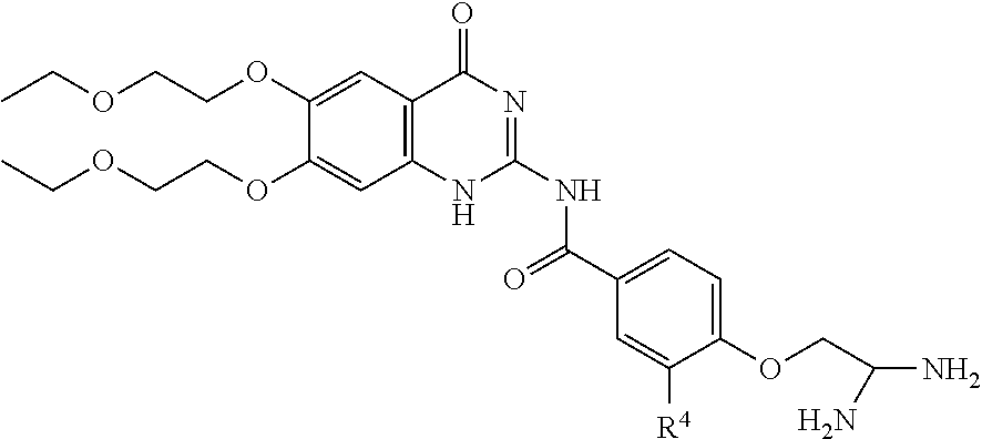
C1=C([R4])C(OCC(N)N)=CC=C1C(=O)NC1=NC(=O)C2=C(N1)C=C(OCCOCC)C(OCCOCC)=C2
